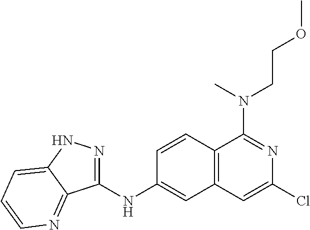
C1(NC2=CC3=C(C=C2)C(N(C)CCOC)=NC(Cl)=C3)=NNC2=CC=CN=C12
